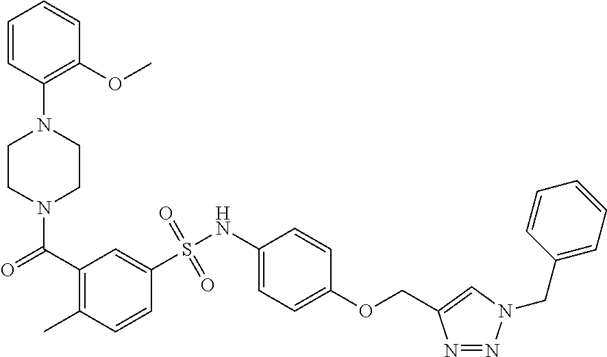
N1(C(=O)C2=C(C)C=CC(S(NC3=CC=C(OCC4=CN(CC5=CC=CC=C5)N=N4)C=C3)(=O)=O)=C2)CCN(C2=C(OC)C=CC=C2)CC1
